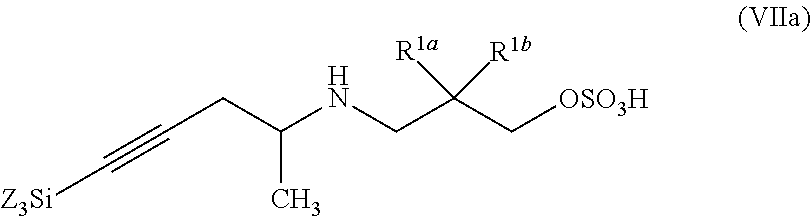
[Z3Si]C#CCC(C)NCC(C[OSO3H])([R1b])[R1a]
